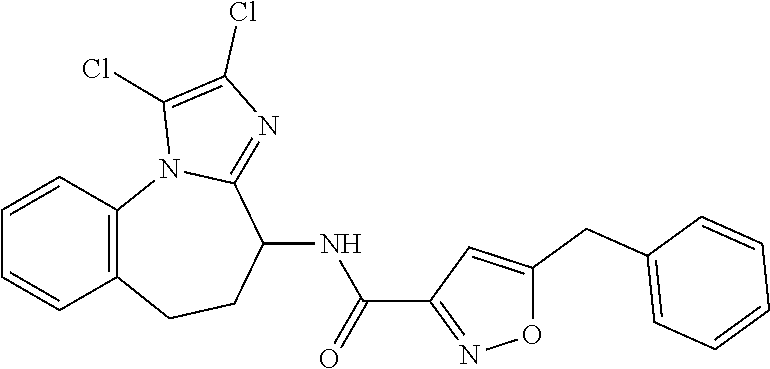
C12=C(CCC(NC(=O)C3=NOC(CC4=CC=CC=C4)=C3)C3=NC(Cl)=C(Cl)N13)C=CC=C2
